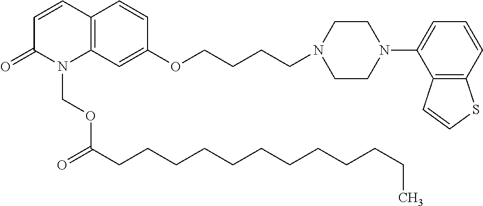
C1=CC2=C(N(COC(CCCCCCCCCCCC)=O)C1=O)C=C(OCCCCN1CCN(C3=CC=CC4=C3C=CS4)CC1)C=C2
